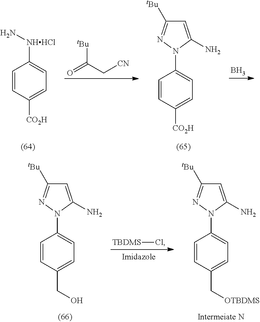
C1=CC([CO2H])=CC=C1N1C(N)=CC([tBu])=N1.C1=CC([CO2H])=CC=C1[NHHCl]N.O=C(C[CN])[tBu].B.C1=CC(C[OTBDMS])=CC=C1N1C(N)=CC([tBu])=N1.C1=CC(CO)=CC=C1N1C(N)=CC([tBu])=N1.[TBDMS]Cl
